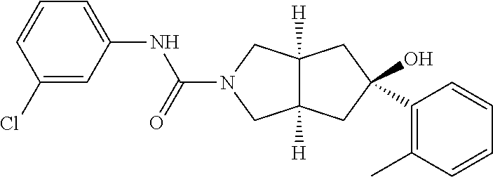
C12([H])C([H])(CC(O)(C3=C(C)C=CC=C3)C1)CN(C(NC1=CC=CC(Cl)=C1)=O)C2
